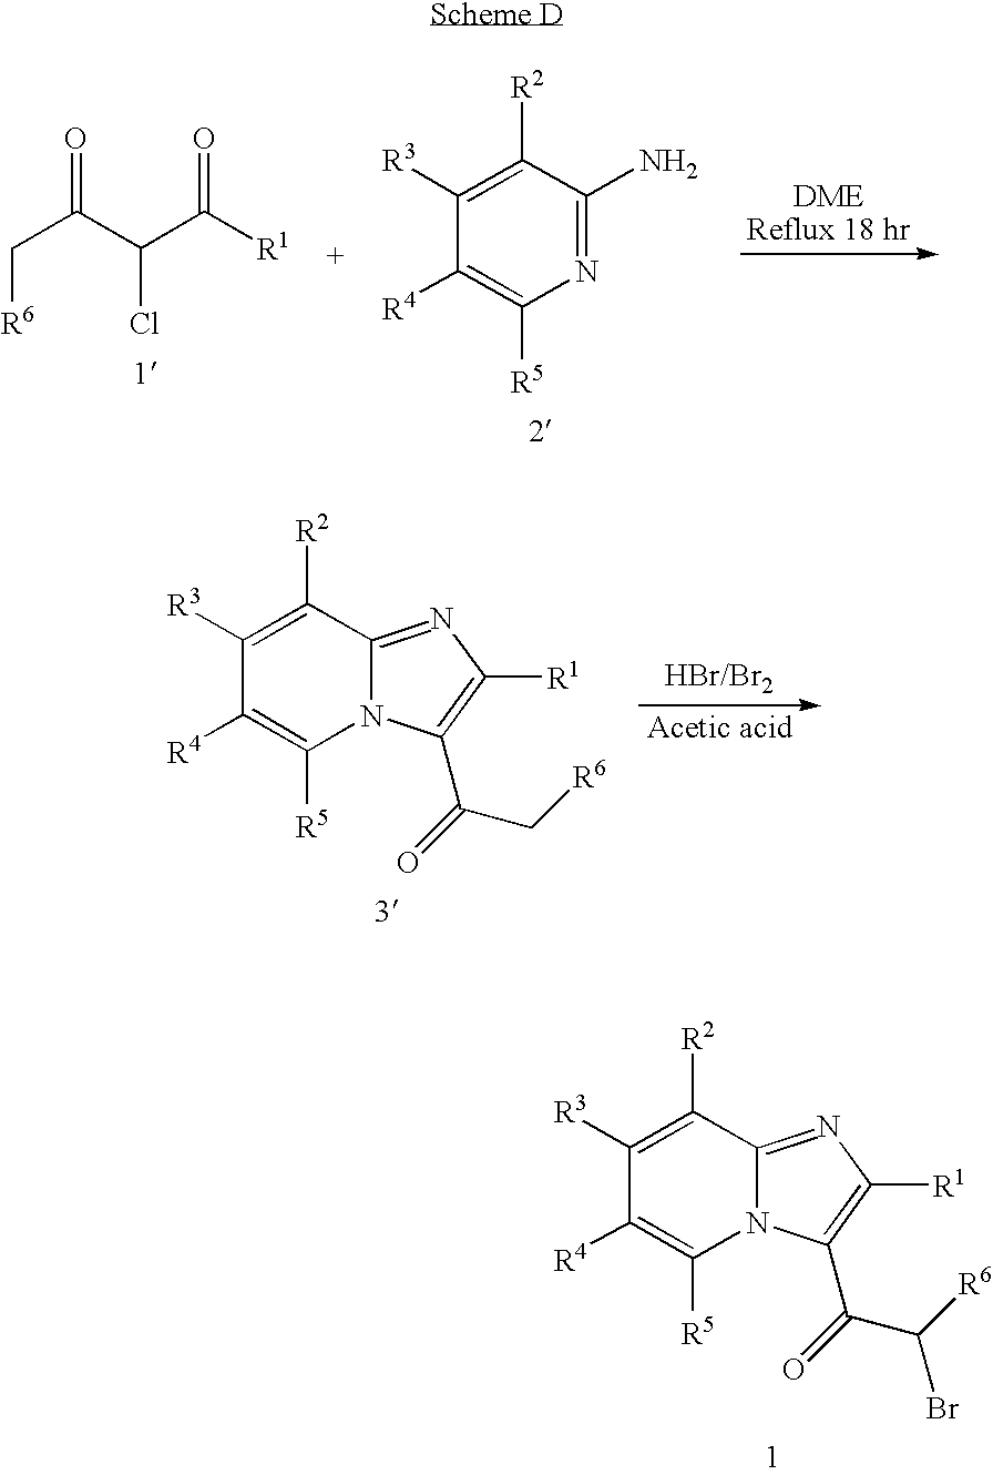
C1([R4])=C([R5])N=C(N)C([R2])=C1[R3].C(C(C(C([R1])=O)Cl)=O)[R6].C1([R4])=C([R5])N2C(=NC([R1])=C2C(=O)C[R6])C([R2])=C1[R3].C1([R4])=C([R5])N2C(=NC([R1])=C2C(=O)C([R6])Br)C([R2])=C1[R3]
